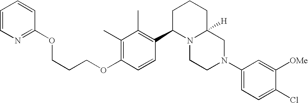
C1(C)=C(OCCCOC2=NC=CC=C2)C=CC(C2N3C([H])(CCC2)CN(C2=CC=C(Cl)C([OMe])=C2)CC3)=C1C
